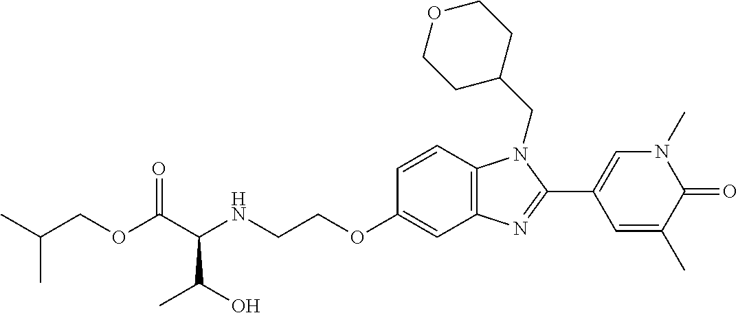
C(C(NCCOC1=CC2=C(C=C1)N(CC1CCOCC1)C(C1=CN(C)C(=O)C(C)=C1)=N2)C(O)C)(=O)OCC(C)C
